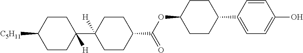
C1CC(C(=O)OC2CCC(C3=CC=C(O)C=C3)CC2)CCC1(C1([H])CCC([C5H11])CC1)[H]
